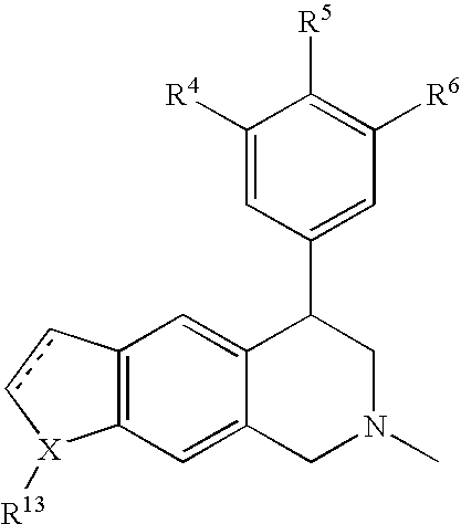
C12=C(C=C3C(=C1)C(C1=CC([R6])=C([R5])C([R4])=C1)CN(C)C3)[X]([R13])cc2
